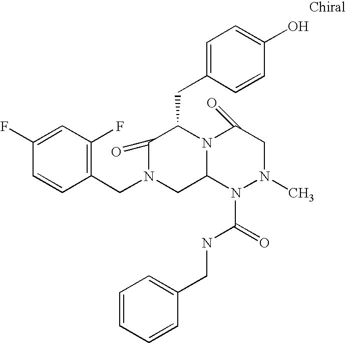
C1=C(F)C=CC(CN2CC3N(C(CC4=CC=C(O)C=C4)C2=O)C(=O)CN(C)N3C(=O)NCC2=CC=CC=C2)=C1F
